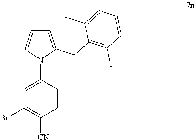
C1(Br)=C([CN])C=CC(N2C(CC3=C(F)C=CC=C3F)=CC=C2)=C1
